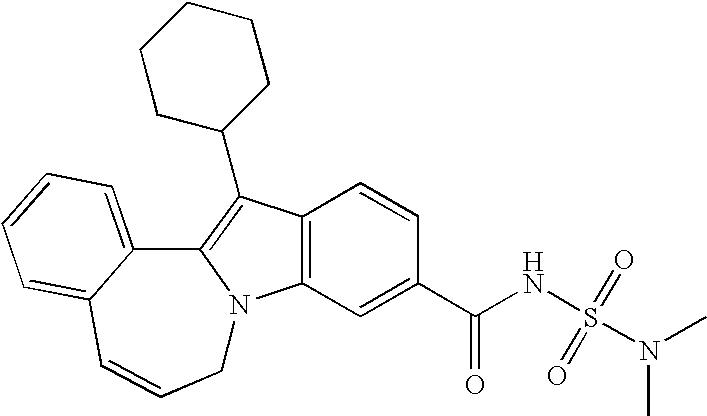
C12=C(C=C(C(NS(=O)(N(C)C)=O)=O)C=C1)N1C(=C2C2CCCCC2)C2=CC=CC=C2C=CC1
